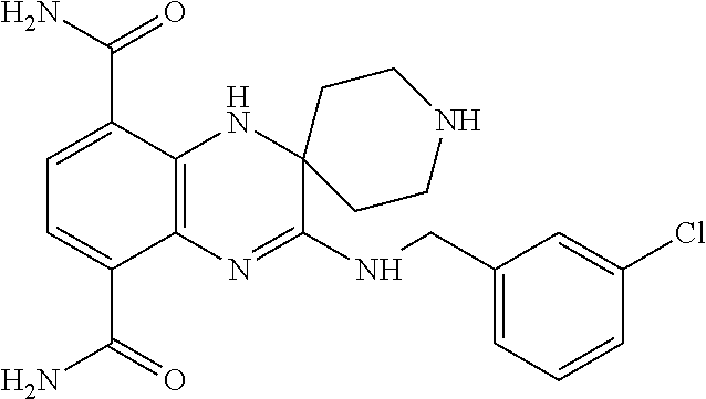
C12=C(N=C(NCC3=CC=CC(Cl)=C3)C3(N1)CCNCC3)C(C(N)=O)=CC=C2C(N)=O
